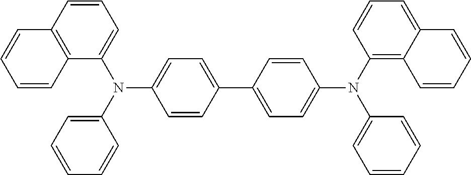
C1=CC=CC2=C1C=CC=C2N(C1=CC=C(C2=CC=C(N(C3=CC=CC=C3)C3=C4C(=CC=C3)C=CC=C4)C=C2)C=C1)C1=CC=CC=C1
